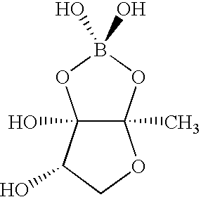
C12(C)C(O)(C(O)CO1)OB(O)(O)O2
